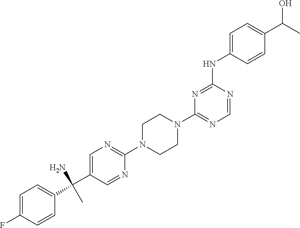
C1(N2CCN(C3=NC=C(C(C4=CC=C(F)C=C4)(N)C)C=N3)CC2)=NC=NC(NC2=CC=C(C(C)O)C=C2)=N1
